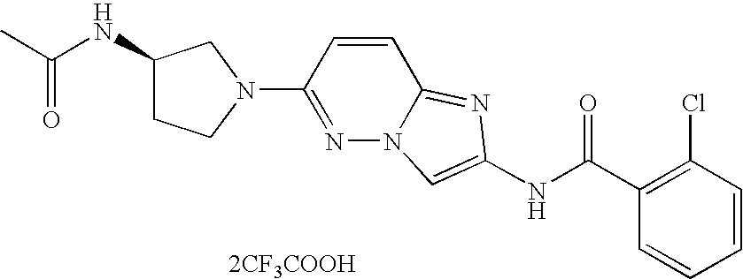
[2CF3COOH].C1=CC=CC(Cl)=C1C(NC1=CN2N=C(N3CC(NC(C)=O)CC3)C=CC2=N1)=O
